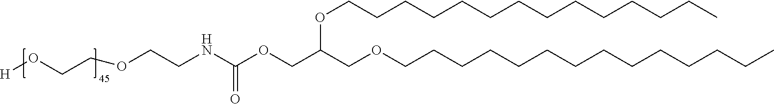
O(C(COCCCCCCCCCCCCCC)COC(NCCOCCO[H])=O)CCCCCCCCCCCCCC
